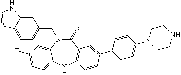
C1=C2C(=CC(CN3C(=O)C4=C(NC5=CC=C(F)C=C35)C=CC(C3=CC=C(N5CCNCC5)C=C3)=C4)=C1)NC=C2
